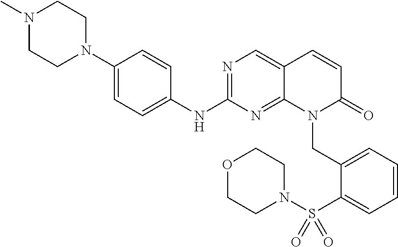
C1(N2CCN(C)CC2)=CC=C(NC2=NC=C3C(=N2)N(CC2=CC=CC=C2S(N2CCOCC2)(=O)=O)C(=O)C=C3)C=C1
